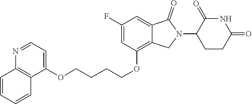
C1(OCCCCOC2=CC=NC3=C2C=CC=C3)=C2C(=CC(F)=C1)C(=O)N(C1CCC(=O)NC1=O)C2
